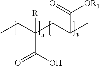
CCC(CC(C)C(=O)[OR1])(C(O)=O)[R]
